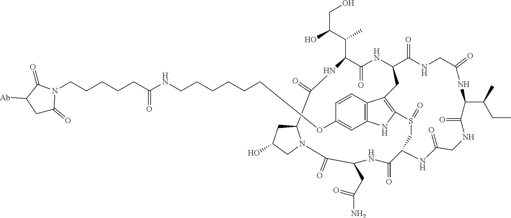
C1C(=O)N(CCCCCC(NCCCCCCOC2=CC3=C(C=C2)C2=C(N3)S(=O)CC3NC(=O)CNC(=O)C(C(CC)C)NC(=O)CNC(=O)C(NC(=O)C(C(C(CO)O)C)NC(=O)C4CC(O)CN4C(=O)C(CC(N)=O)NC3=O)C2)=O)C(=O)C1[Ab]
